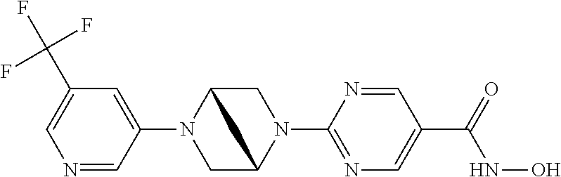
N1=CC(N2CC3N(C4=NC=C(C(=O)NO)C=N4)CC2C3)=CC(C(F)(F)F)=C1
